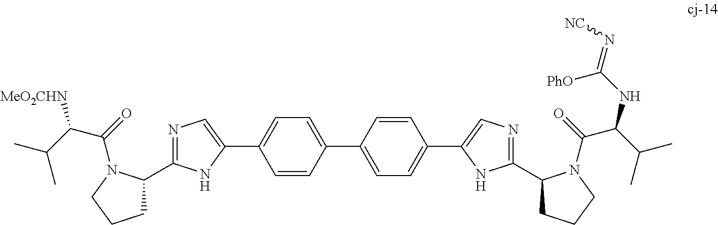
C1=CC(C2=CC=C(C3=CN=C(C4CCCN4C(C(NC(=N[NC])[PhO])C(C)C)=O)N3)C=C2)=CC=C1C1=CN=C(C2CCCN2C(=O)C(C(C)C)[MeO2CHN])N1
